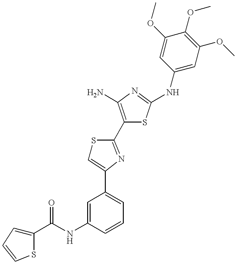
C1(C(NC2=CC(C3=CSC(C4=C(N)N=C(NC5=CC(OC)=C(OC)C(OC)=C5)S4)=N3)=CC=C2)=O)=CC=CS1
